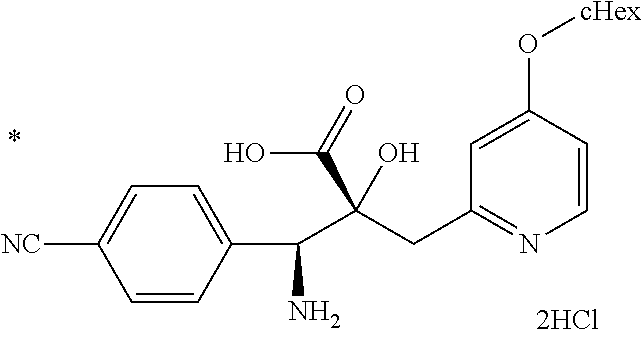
C1=CC(O[cHex])=CC(CC(C(C2=CC=C([NC])C=C2)N)(C(=O)O)O)=N1
